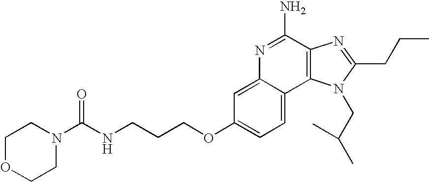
C1=C2C(=CC=C1OCCCNC(N1CCOCC1)=O)C1=C(C(N)=N2)N=C(CCC)N1CC(C)C
